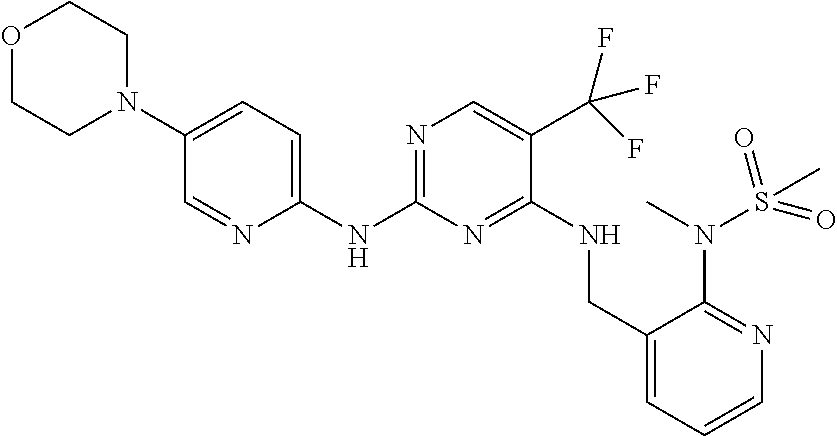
N(C1=NC=C(C(F)(F)F)C(NCC2=CC=CN=C2N(C)S(=O)(C)=O)=N1)C1=CC=C(N2CCOCC2)C=N1
